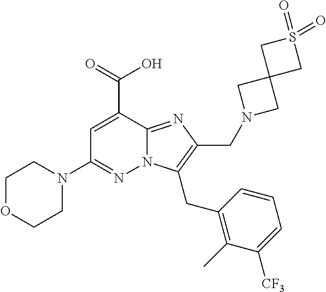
C1=C(C(=O)O)C2=NC(CN3CC4(C3)CS(=O)(=O)C4)=C(CC3=C(C)C([CF3])=CC=C3)N2N=C1N1CCOCC1
